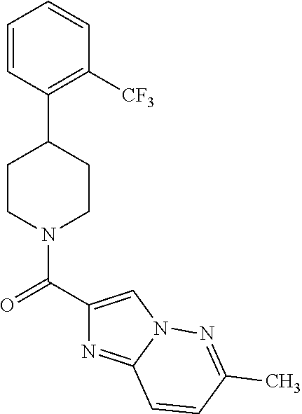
C1=CC=CC(C2CCN(C(=O)C3=CN4C(=N3)C=CC(C)=N4)CC2)=C1[CF3]
